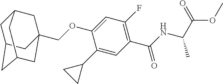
C(OC1=CC(F)=C(C(NC(C(OC)=O)C)=O)C=C1C1CC1)C12CC3CC(CC(C1)C3)C2
